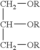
C(C(C[OR])[OR])[OR]
